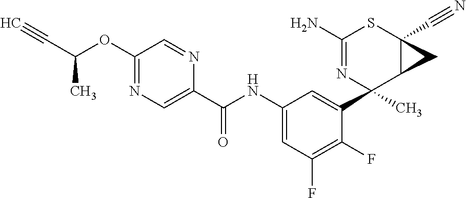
C1(OC(C#C)C)=NC=C(C(NC2=CC(F)=C(F)C(C3(C)C4C(C#N)(SC(N)=N3)C4)=C2)=O)N=C1
